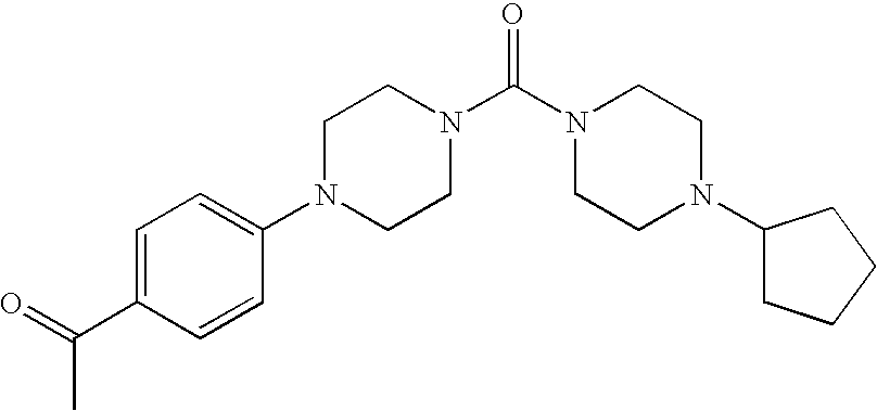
C1=C(C(=O)C)C=CC(N2CCN(C(N3CCN(C4CCCC4)CC3)=O)CC2)=C1
